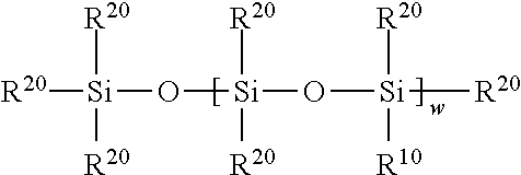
[R20][Si](O[Si](O[Si]([R20])([R10])[R20])([R20])[R20])([R20])[R20]
